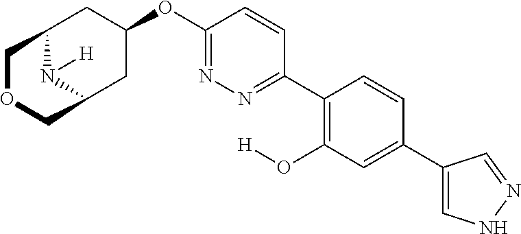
C12N([H])C(CC(OC3=NN=C(C4=C(O[H])C=C(C5=CNN=C5)C=C4)C=C3)C1)COC2
